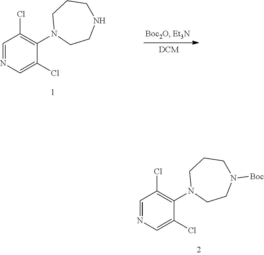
C1=NC=C(Cl)C(N2CCNCCC2)=C1Cl.C1=NC=C(Cl)C(N2CCN([Boc])CCC2)=C1Cl
